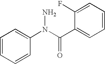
C1=CC=CC(N(C(C2=CC=CC=C2F)=O)N)=C1
